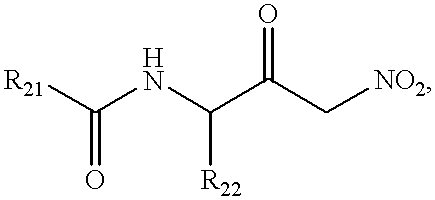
[R21]C(=O)NC(C(C[NO2])=O)[R22]
